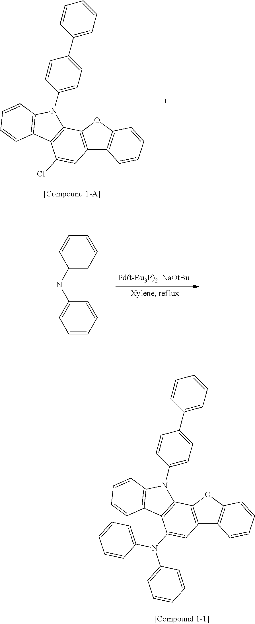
C12=C(OC3=C1C=CC=C3)C1=C(C(Cl)=C2)C2=C(N1C1=CC=C(C3=CC=CC=C3)C=C1)C=CC=C2.C1(NC2=CC=CC=C2)=CC=CC=C1.C12=C(OC3=C1C=CC=C3)C1=C(C(N(C3=CC=CC=C3)C3=CC=CC=C3)=C2)C2=C(N1C1=CC=C(C3=CC=CC=C3)C=C1)C=CC=C2
